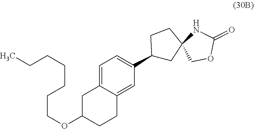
C1=C2C(=CC(C3CC4(CC3)NC(=O)OC4)=C1)CCC(OCCCCCCC)C2
